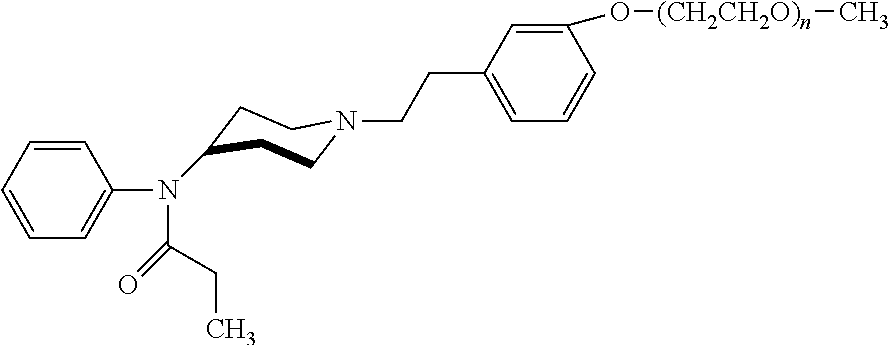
C1=CC=CC(N(C(CC)=O)C2CCN(CCC3=CC=CC(O[(CH2CH2O)n]C)=C3)CC2)=C1
